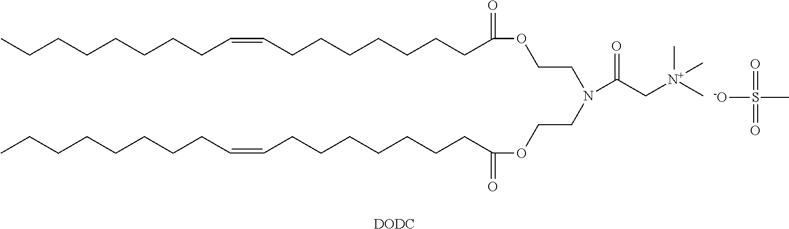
C(CCCCCC(OCCN(CCOC(=O)CCCCCCCC=CCCCCCCCC)C(C[N+](C)(C)C)=O)=O)CC=CCCCCCCCC.[-O]S(C)(=O)=O.[DODC]
